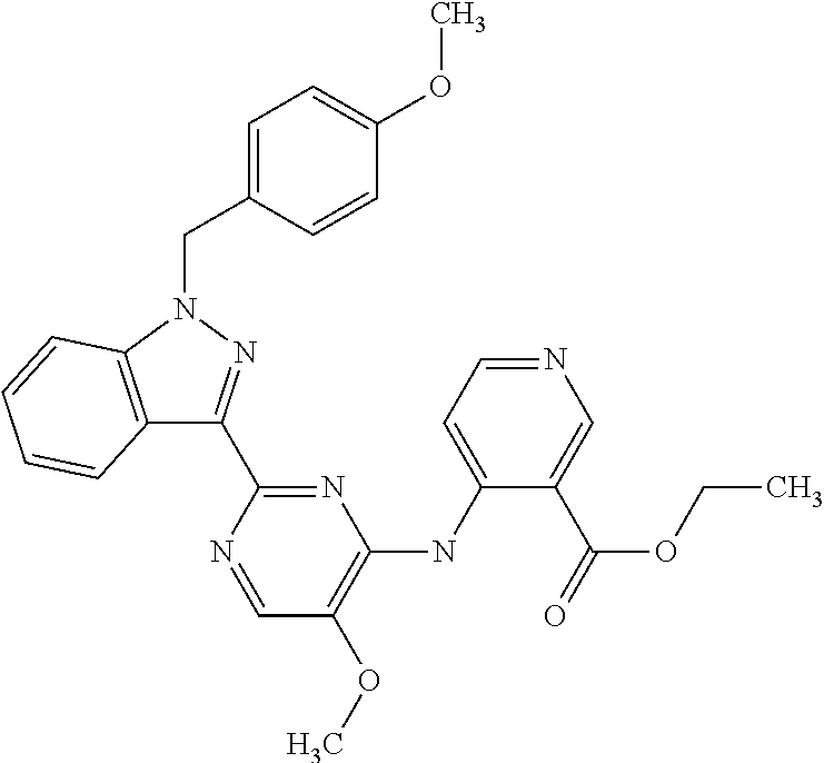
C12=C(N(CC3=CC=C(OC)C=C3)N=C1C1=NC(NC3=CC=NC=C3C(OCC)=O)=C(OC)C=N1)C=CC=C2
